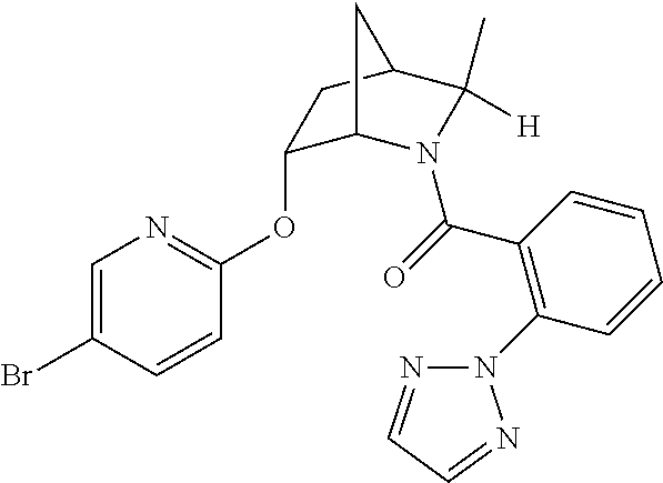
O(C1C2N(C(=O)C3=C(N4N=CC=N4)C=CC=C3)C([H])(C)C(C1)C2)C1=NC=C(Br)C=C1
